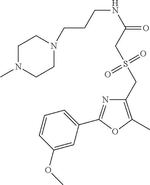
C1=CC(OC)=CC(C2=NC(CS(CC(NCCCN3CCN(C)CC3)=O)(=O)=O)=C(C)O2)=C1
